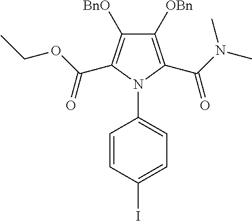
C1([OBn])=C(C(N(C)C)=O)N(C2=CC=C(I)C=C2)C(C(OCC)=O)=C1[BnO]
